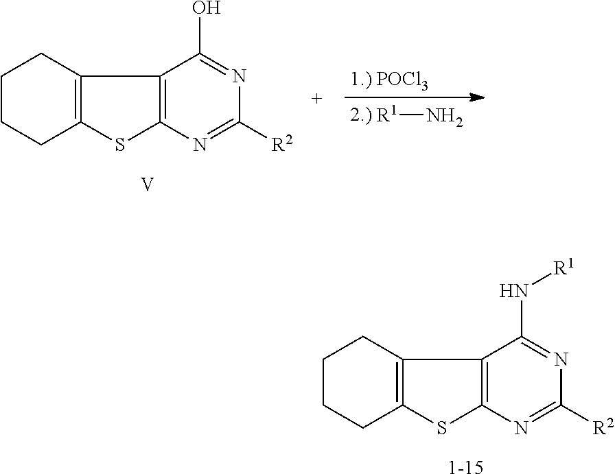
C1CCC2=C(C1)C1=C(S2)N=C([R2])N=C1N[R1].[1-15].C1CCC2=C(C1)C1=C(S2)N=C([R2])N=C1O.[V].[R1]N
